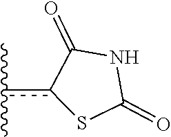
C1(=O)c(c(C)C)SC(=O)N1
